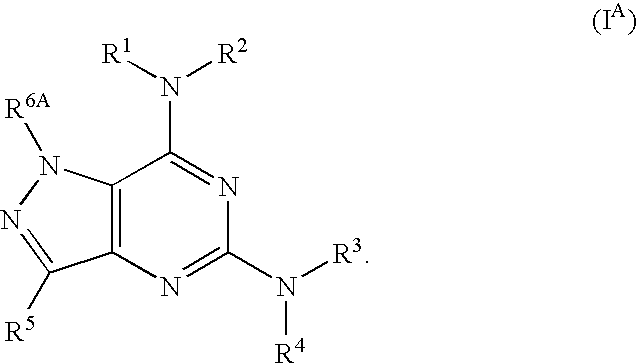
C12=C(N=C(N([R3])[R4])N=C1N([R1])[R2])C([R5])=NN2[R6A]
